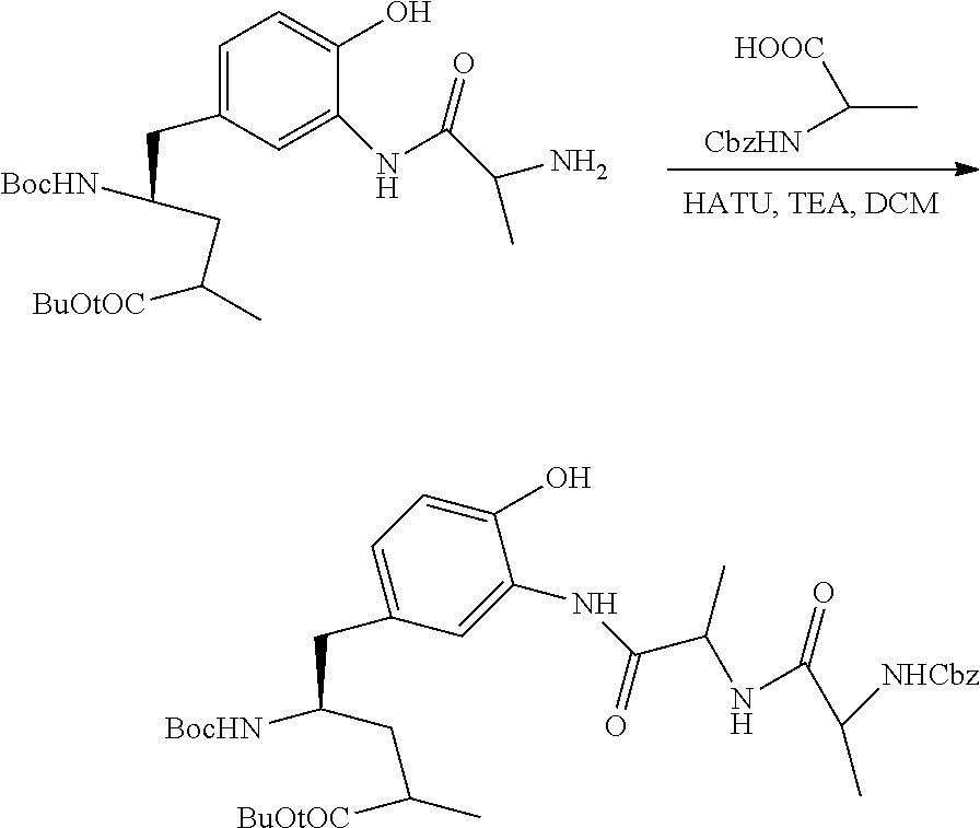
C(C)([CbzHN])[HOOC].C1=C(CC([BocHN])CC(C)[BuOtOC])C=C(NC(=O)C(C)N)C(O)=C1.[BocHN]C(CC(C)[BuOtOC])CC1=CC=C(O)C(NC(C(C)NC(=O)C([NHCbz])C)=O)=C1
